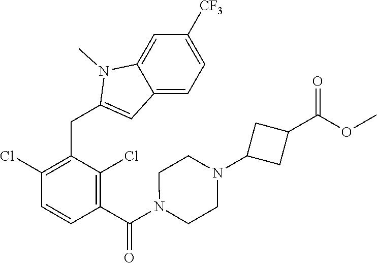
C1(Cl)=C(CC2=CC3=CC=C([CF3])C=C3N2C)C(Cl)=C(C(N2CCN(C3CC(C(OC)=O)C3)CC2)=O)C=C1
